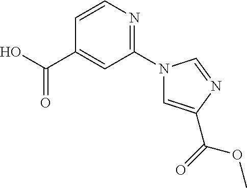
C1(N2C=C(C(OC)=O)N=C2)=NC=CC(C(O)=O)=C1
